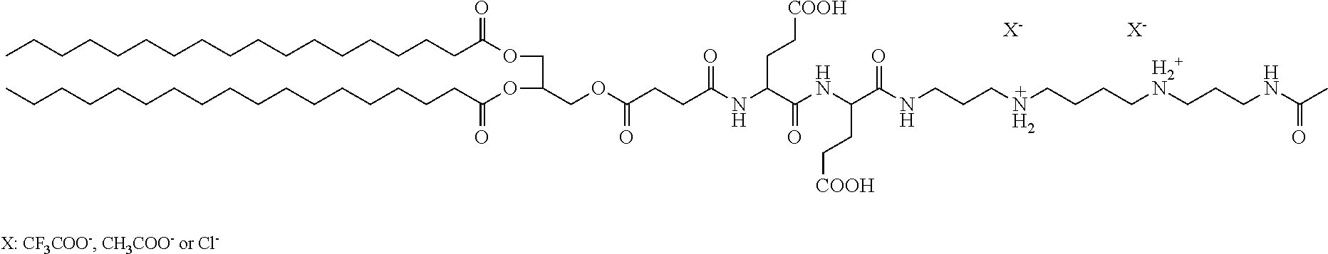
CCCCCCCCCCCCCCCCCC(OCC(OC(CCCCCCCCCCCCCCCCC)=O)COC(CCC(NC(C(NC(C(=O)NCCCNCCCC[H2+N]CCCNC(C)=O)CC[COOH])=O)CC[COOH])=O)=O)=O.[X-].[X-]
